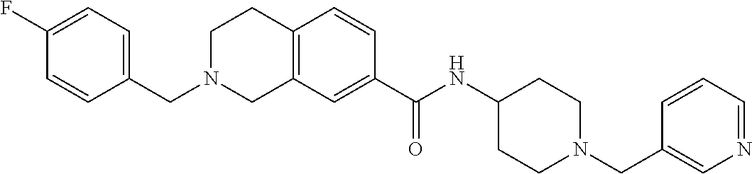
C1(F)=CC=C(CN2CC3=C(CC2)C=CC(C(NC2CCN(CC4=CN=CC=C4)CC2)=O)=C3)C=C1
